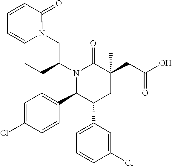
C1=C(Cl)C=CC(C2C(C3=CC=CC(Cl)=C3)CC(CC(O)=O)(C)C(=O)N2C(CN2C(=O)C=CC=C2)CC)=C1
